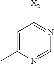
C1=C(C)N=CN=C1[X2]
